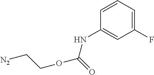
C1=CC=C(F)C=C1NC(OCC[N2])=O
